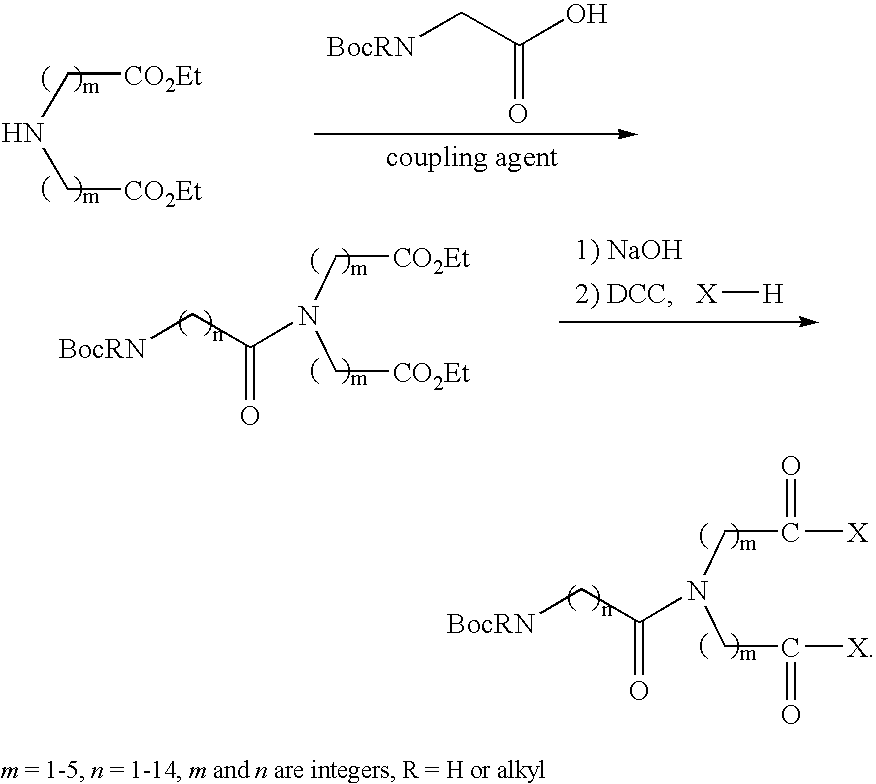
N(CC([X])=O)(CC([X])=O)C(C[BocRN])=O.N(C[CO2Et])C[CO2Et].C([BocRN])C(O)=O.N(C[CO2Et])(C[CO2Et])C(C[BocRN])=O.[X][H]
